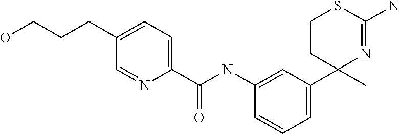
C1=C(C2(C)N=C(N)SCC2)C=C(NC(C2=CC=C(CCCO)C=N2)=O)C=C1
